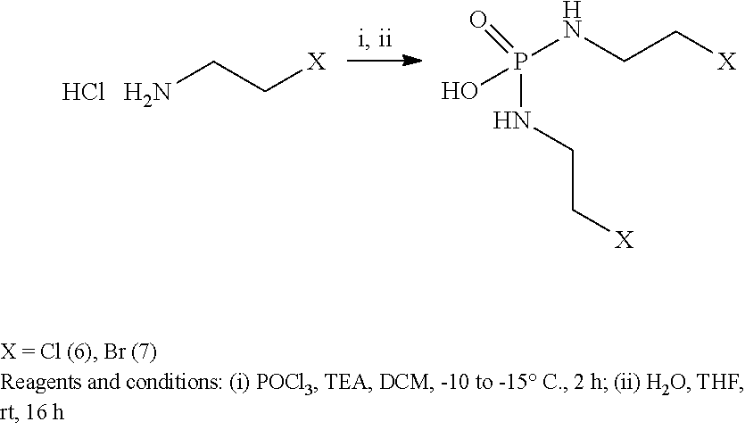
NCC[X].P(NCC[X])(NCC[X])(O)=O.Cl
